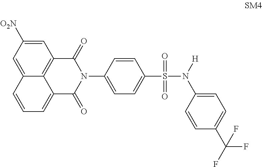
C12=C3C(=CC([O2N])=C1)C=CC=C3C(=O)N(C1=CC=C(S(N([H])C3=CC=C(C(F)(F)F)C=C3)(=O)=O)C=C1)C2=O
